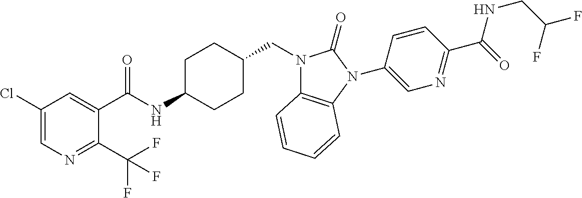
C1(Cl)=CN=C(C(F)(F)F)C(C(NC2CCC(CN3C4=C(N(C5=CN=C(C(=O)NCC(F)F)C=C5)C3=O)C=CC=C4)CC2)=O)=C1
